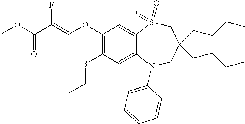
O(C(=O)C(=COC1=C(SCC)C=C2C(=C1)S(=O)(=O)CC(CCCC)(CCCC)CN2C1=CC=CC=C1)F)C
